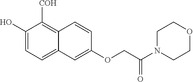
C1(O)=CC=C2C(=C1[COH])C=CC(OCC(N1CCOCC1)=O)=C2
